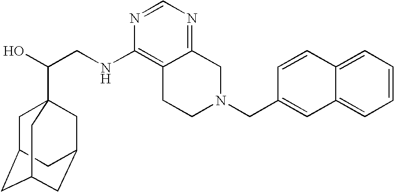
C(CNC1=C2C(=NC=N1)CN(CC1=CC3=CC=CC=C3C=C1)CC2)(O)C12CC3CC(CC(C1)C3)C2
